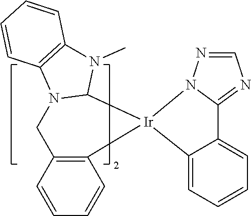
C12=NC=NN1[Ir]1(C3=CC=CC=C23)C2N(CC3=C1C=CC=C3)C1=C(N2C)C=CC=C1
